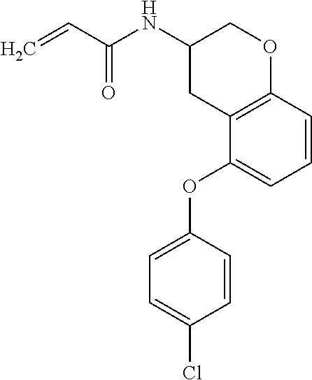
C1(NC(C=C)=O)CC2=C(OC1)C=CC=C2OC1=CC=C(Cl)C=C1
